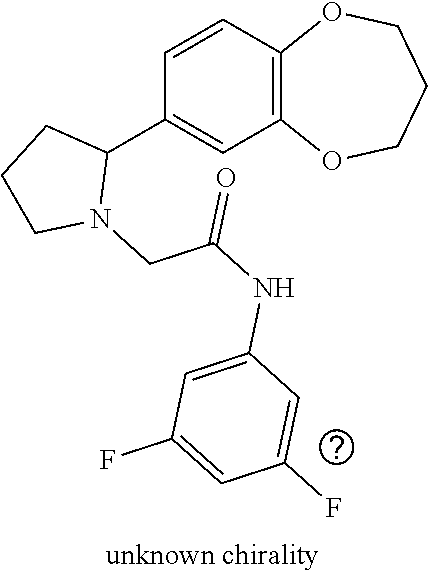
C1(C2CCCN2CC(NC2=CC(F)=CC(F)=C2)=O)=CC2=C(C=C1)OCCCO2
